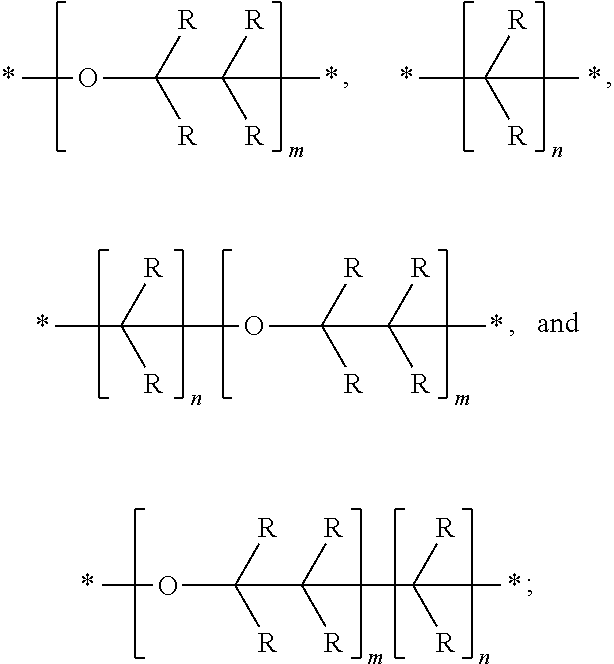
COC([R])([R])C([R])([R])C([R])([R])C.COC([R])([R])C([R])([R])C.CC([R])([R])CC.C(OC([R])([R])C([R])([R])C)([R])([R])C
